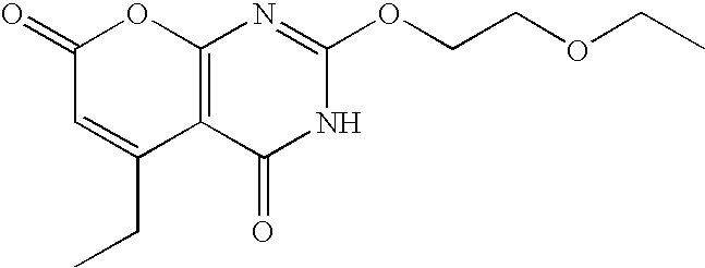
C12=C(C(=O)NC(OCCOCC)=N1)C(CC)=CC(=O)O2
